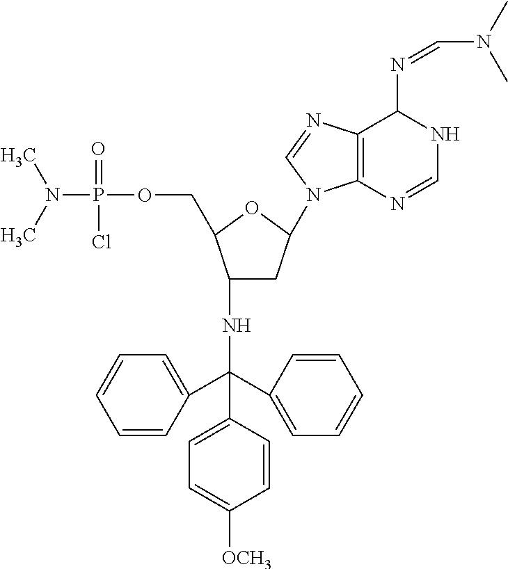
CN(C)P(OCC1C(NC(C2=CC=CC=C2)(C2=CC=CC=C2)C2=CC=C([OCH3])C=C2)CC(N2C3=C(C(N=CN(C)C)NC=N3)N=C2)O1)(=O)Cl
